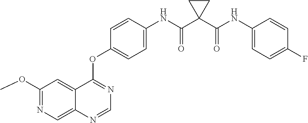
C12=CC(OC)=NC=C1N=CN=C2OC1=CC=C(NC(C2(C(NC3=CC=C(F)C=C3)=O)CC2)=O)C=C1
